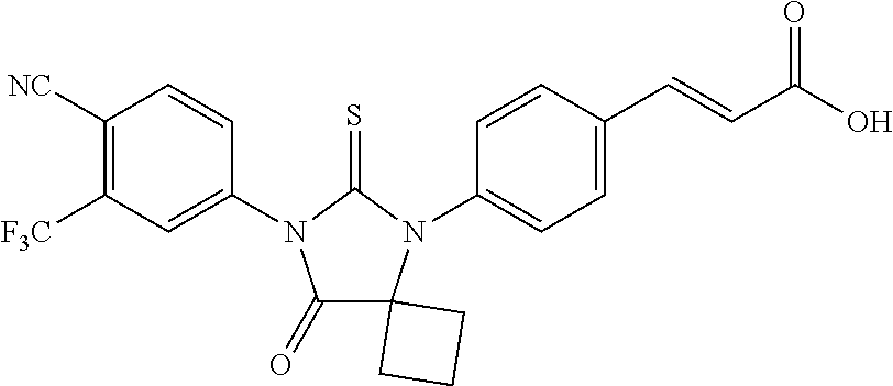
C1(=O)C2(N(C3=CC=C(C=CC(O)=O)C=C3)C(=S)N1C1=CC([F3C])=C([NC])C=C1)CCC2
